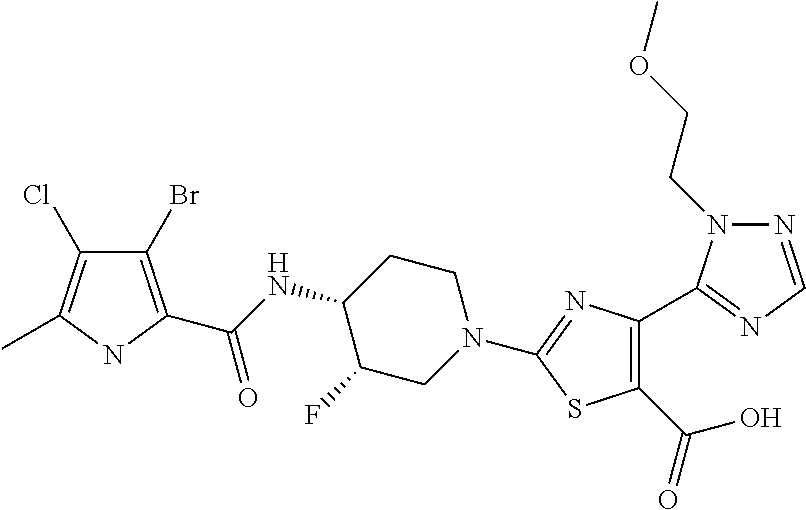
C1(Br)=C(C(NC2C(F)CN(C3=NC(C4=NC=NN4CCOC)=C(C(O)=O)S3)CC2)=O)NC(C)=C1Cl
